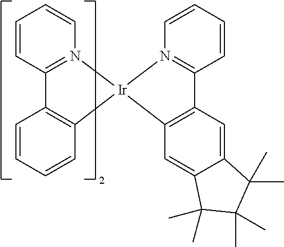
C12=C(C=CC=C1)[Ir]1(N3=C2C=CC=C3)C2=C(C=C3C(=C2)C(C)(C)C(C)(C)C3(C)C)C2=N1C=CC=C2
